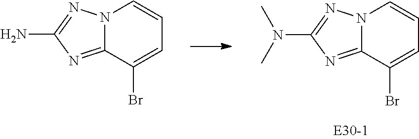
C12=NC(N(C)C)=NN1C=CC=C2Br.C12=NC(N)=NN1C=CC=C2Br
